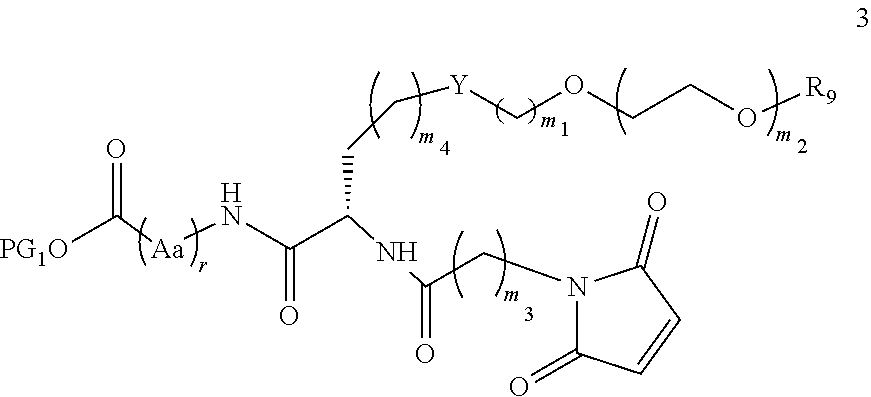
N.C(C(C(N[Aa]C([PG1O])=O)=O)CC[Y]COCCO[R9])(CN1C(=O)C=CC1=O)=O
